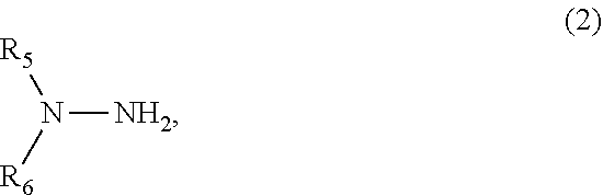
[NH2]N([R6])[R5]
